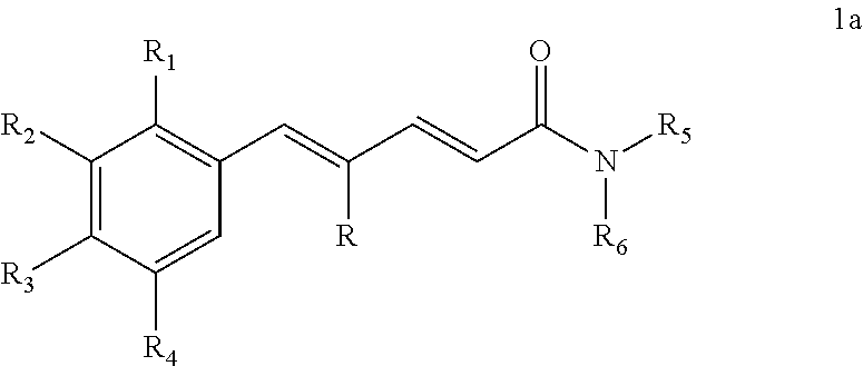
C1([R2])=C([R3])C([R4])=CC(C=C([R])C=CC(N([R6])[R5])=O)=C1[R1]
